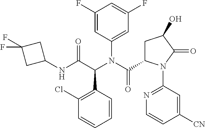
C1(Cl)=C(C(C(NC2CC(F)(F)C2)=O)N(C(C2CC(O)C(=O)N2C2=NC=CC([CN])=C2)=O)C2=CC(F)=CC(F)=C2)C=CC=C1
